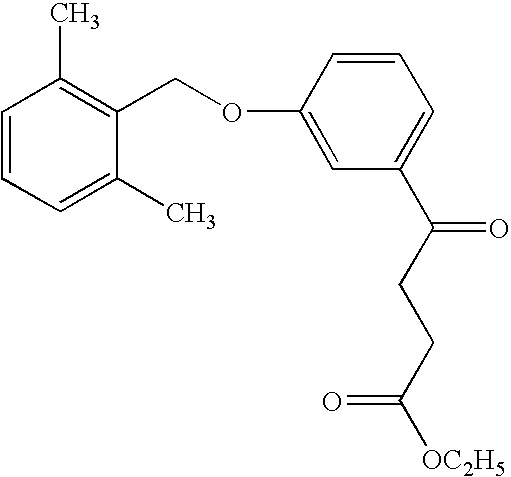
C1(OCC2=C(C)C=CC=C2C)=CC(C(=O)CCC(=O)[OC2H5])=CC=C1
